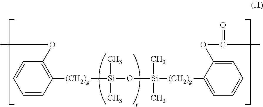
C1=CC([(CH2)g][Si](C)(C)O[Si](C)(C)[(CH2)g]C2=CC=CC=C2OC(=O)C)=C(OC)C=C1
